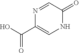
C1(C(O)=O)=CNC(=O)C=N1
